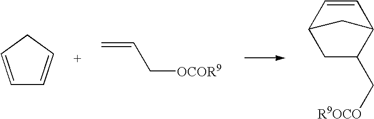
C1=CCC=C1.C=CC[OCOR9].C1=CC2CC(C[R9OCO])C1C2
